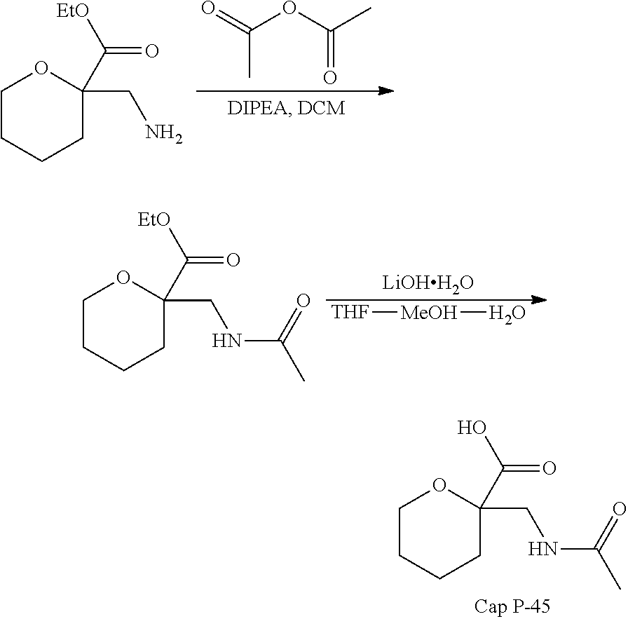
C1CCCC(C([EtO])=O)(CNC(=O)C)O1.[LiOHH2O].[THF][MeOH]O.C1CCCC(C(O)=O)(CNC(=O)C)O1.C1CCCC(C([EtO])=O)(CN)O1.O=C(OC(C)=O)C
